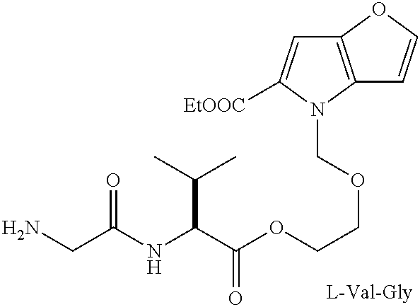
C12=C(N(COCCOC(C(NC(CN)=O)C(C)C)=O)C([EtOOC])=C1)C=CO2
